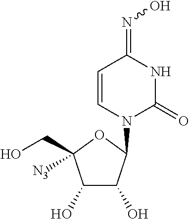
C1=CN(C2C(O)C(O)C(CO)([N3])O2)C(=O)NC1=NO
